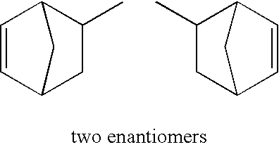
C1=CC2CC(C)C1C2.C1=CC2CC(C)C1C2
